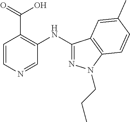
C1=CN=CC(NC2=NN(CCC)C3=C2C=C(C)C=C3)=C1C(=O)O
